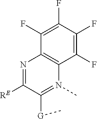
N1=C([RE])C([G]C)=N(C)C2=C1C(F)=C(F)C(F)=C2F
